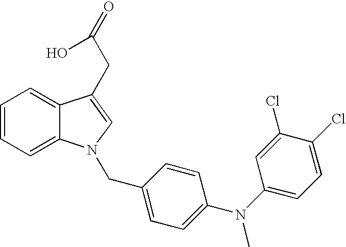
C1=CC=C2C(=C1)C(CC(=O)O)=CN2CC1=CC=C(N(C2=CC=C(Cl)C(Cl)=C2)C)C=C1
